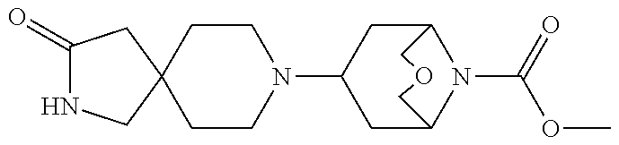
C1CN(C2CC3N(C(=O)OC)C(C2)COC3)CCC12CNC(=O)C2
